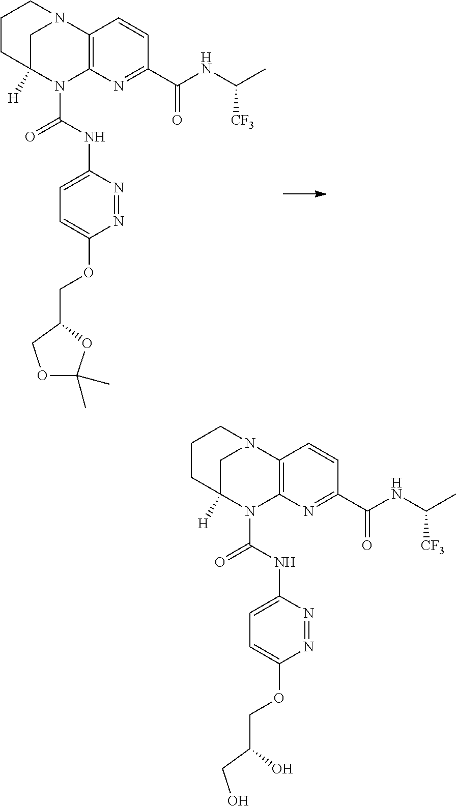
C1C2([H])N(C(NC3=CC=C(OCC(CO)O)N=N3)=O)C3=C(N1CCC2)C=CC(C(NC([CF3])C)=O)=N3.C1C2([H])N(C(NC3=CC=C(OCC4COC(C)(C)O4)N=N3)=O)C3=C(N1CCC2)C=CC(C(NC([CF3])C)=O)=N3
